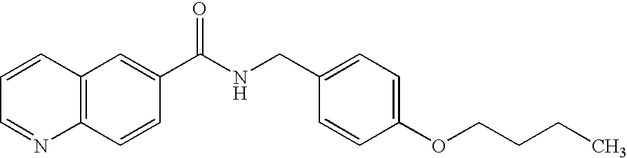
C1=CC=NC2=C1C=C(C(NCC1=CC=C(OCCCC)C=C1)=O)C=C2
